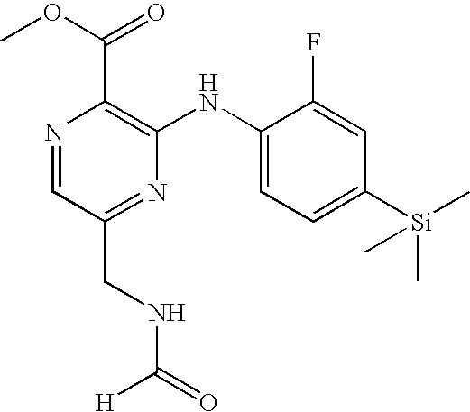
N1=CC(CNC(=O)[H])=NC(NC2=CC=C([Si](C)(C)C)C=C2F)=C1C(OC)=O
